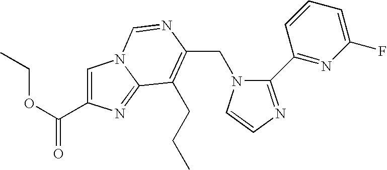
C(N1C(C2=NC(F)=CC=C2)=NC=C1)C1=C(CCC)C2=NC(C(OCC)=O)=CN2C=N1
